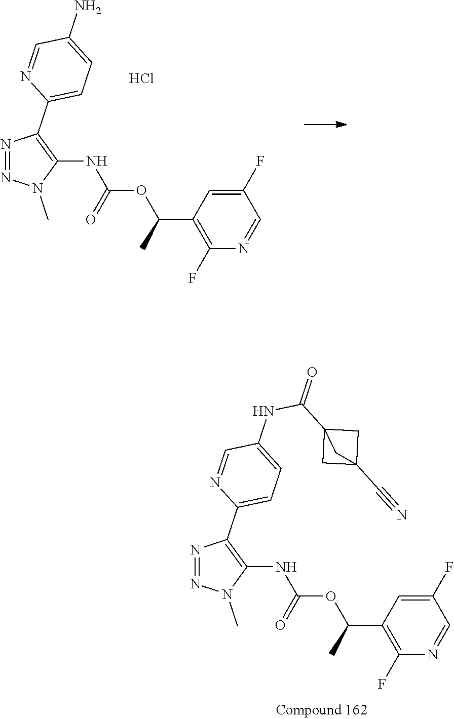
C1(F)=C(C(OC(NC2=C(C3=CC=C(N)C=N3)N=NN2C)=O)C)C=C(F)C=N1.Cl.C1(F)=C(C(OC(NC2=C(C3=CC=C(NC(C45CC(C#N)(C4)C5)=O)C=N3)N=NN2C)=O)C)C=C(F)C=N1
